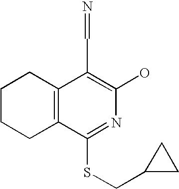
C1CCC2=C(C1)C(C=N)=C(O)N=C2SCC1CC1
